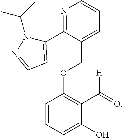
C1=CC=C(O)C(C([H])=O)=C1OCC1=CC=CN=C1C1=CC=NN1C(C)C
